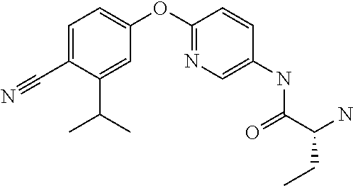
C1=C(C#N)C(C(C)C)=CC(OC2=NC=C(NC(C(N)CC)=O)C=C2)=C1
